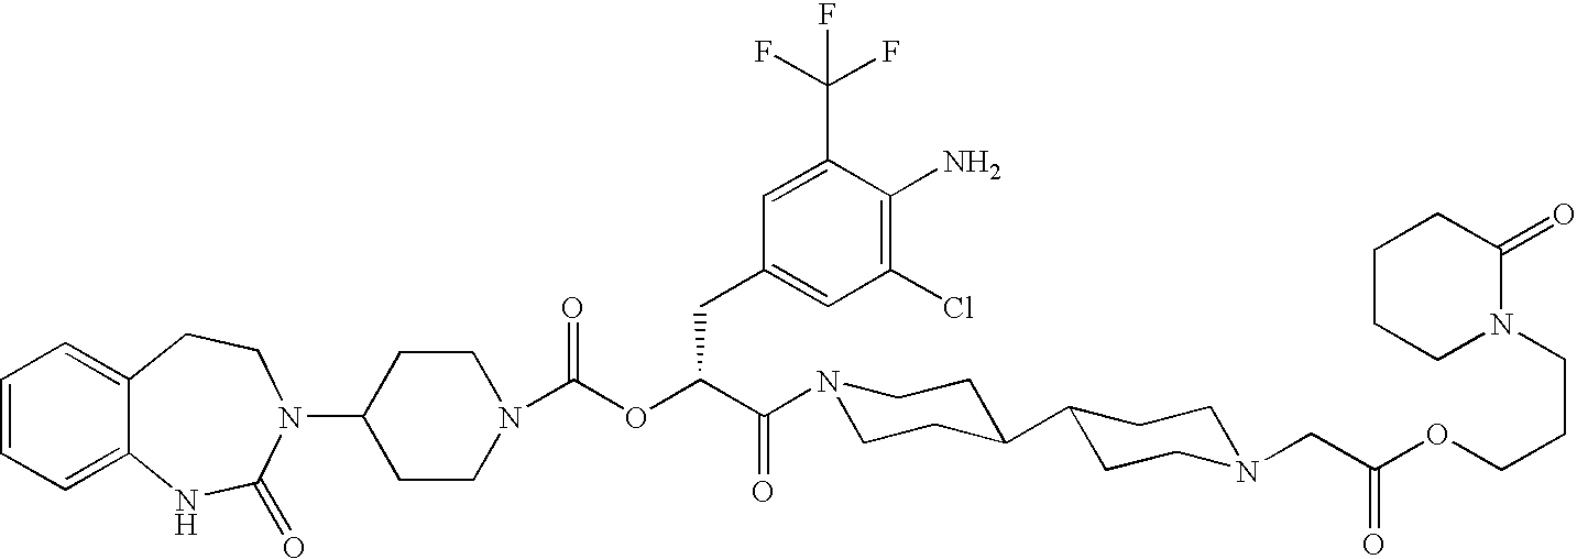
C1(N2C(=O)NC3=CC=CC=C3CC2)CCN(C(OC(C(N2CCC(C3CCN(CC(=O)OCCCN4C(=O)CCCC4)CC3)CC2)=O)CC2=CC(Cl)=C(N)C(C(F)(F)F)=C2)=O)CC1
